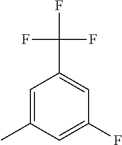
C1=C(C)C=C(F)C=C1C(F)(F)F
